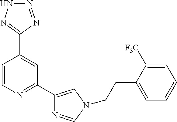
C1=CN=C(C2=CN(CCC3=CC=CC=C3[F3C])C=N2)C=C1C1=NNN=N1
